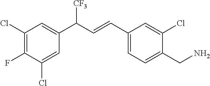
C1(Cl)=C(F)C(Cl)=CC(C(C=CC2=CC=C(CN)C(Cl)=C2)[CF3])=C1
